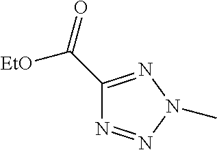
C1(C([EtO])=O)=NN(C)N=N1
